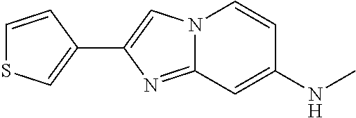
C1(C2=CN3C(=N2)C=C(NC)C=C3)=CSC=C1
